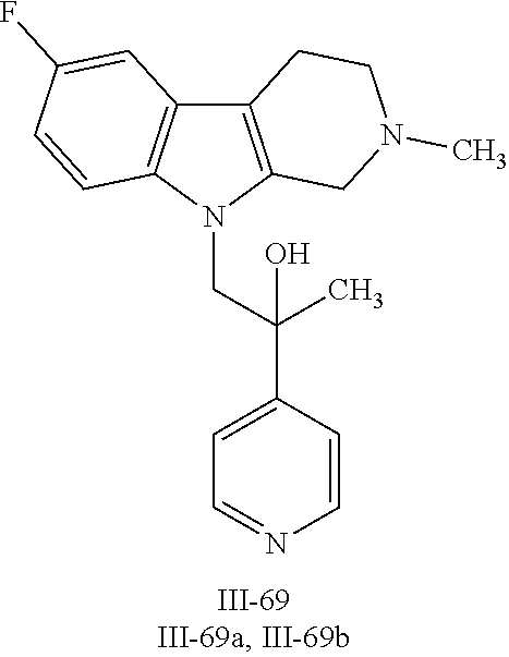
N1(CC(C2=CC=NC=C2)(C)O)C2=C(C3=C1C=CC(F)=C3)CCN(C)C2
